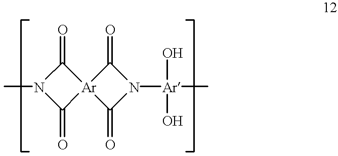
CN1C(=O)[Ar]2(C1=O)C(=O)N([Ar](C)(O)O)C2=O
